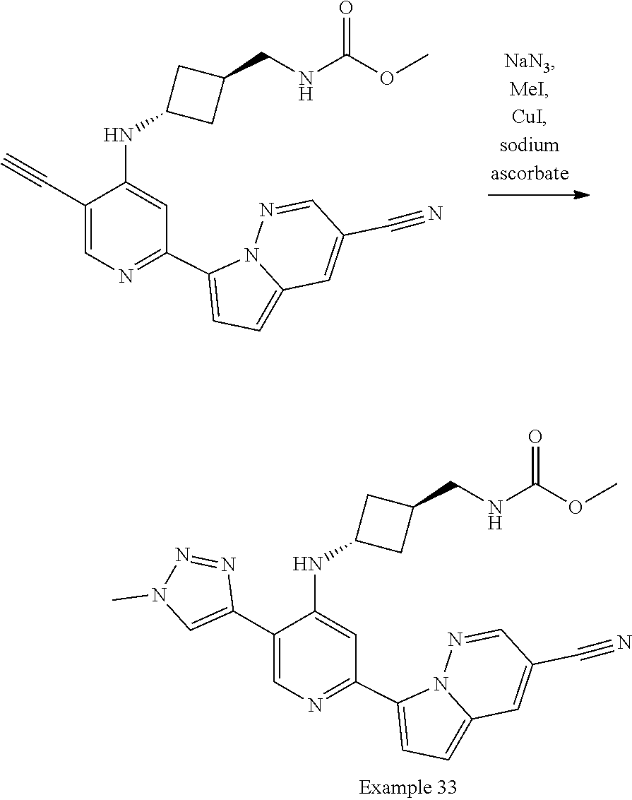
C1(C2=CC=C3N2N=CC(C#N)=C3)=NC=C(C#C)C(NC2CC(CNC(OC)=O)C2)=C1.C1(C2=CC=C3N2N=CC(C#N)=C3)=NC=C(C2=CN(C)N=N2)C(NC2CC(CNC(OC)=O)C2)=C1
